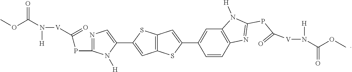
COC(=O)N([H])[V]C(=O)PC1=NC=C(C2=CC3=C(C=C(C4=CC5=C(N=C(PC(=O)[V]N([H])C(OC)=O)N5[H])C=C4)S3)S2)N1[H]
